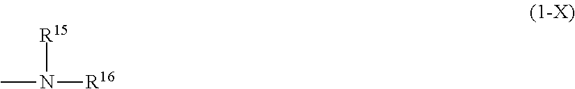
[R15]N([R16])C
